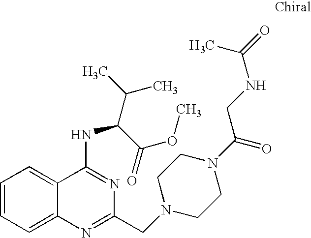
C1=CC=C2C(=C1)C(NC(C(C)C)C(=O)OC)=NC(CN1CCN(C(=O)CNC(=O)C)CC1)=N2
